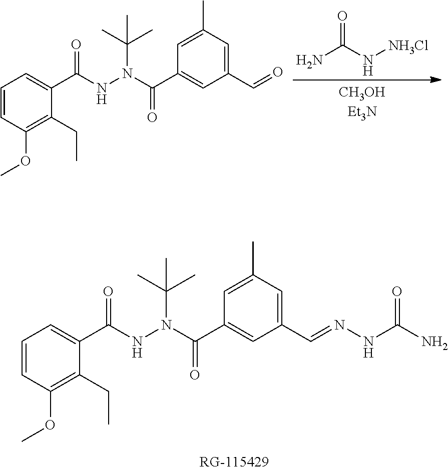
C1=CC(OC)=C(CC)C(C(NN(C(C)(C)C)C(=O)C2=CC(C=NNC(N)=O)=CC(C)=C2)=O)=C1.C1=CC(OC)=C(CC)C(C(NN(C(C)(C)C)C(=O)C2=CC(C=O)=CC(C)=C2)=O)=C1.NC(N[NH3Cl])=O
